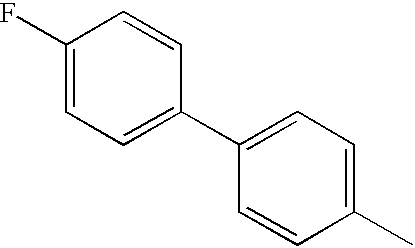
C1(F)=CC=C(C2=CC=C(C)C=C2)C=C1
